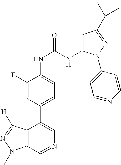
C12=C(C=NC=C1C1=CC=C(NC(NC3=CC(C(C)(C)C)=NN3C3=CC=NC=C3)=O)C(F)=C1)N(C)N=C2[H]
